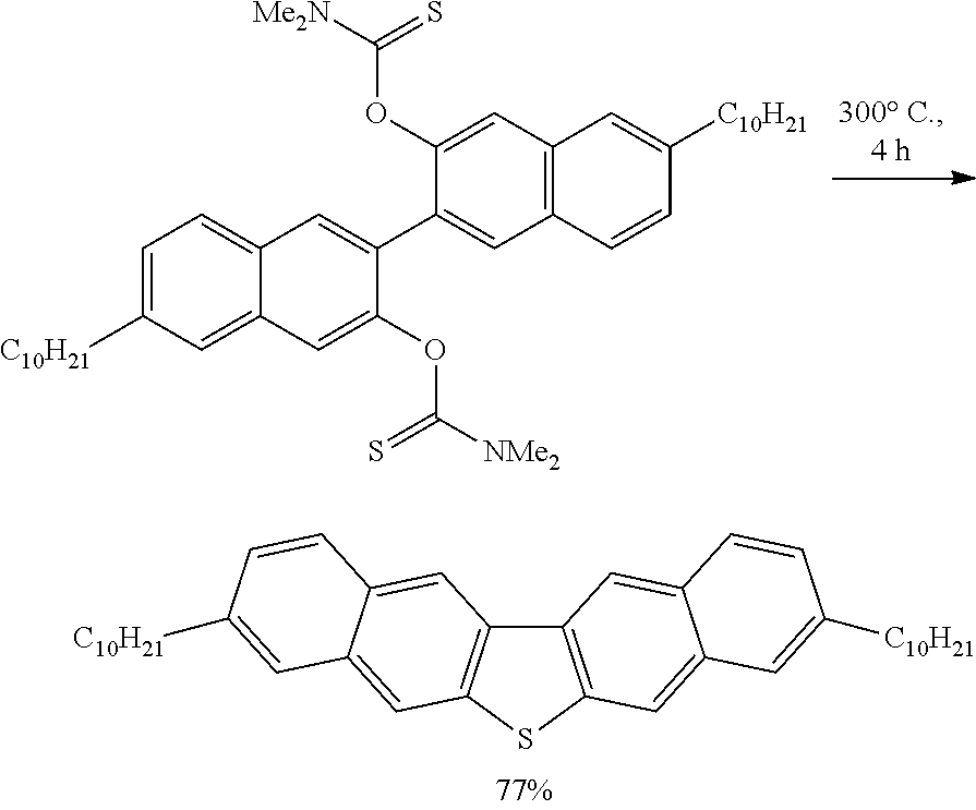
C12=CC=C([C10H21])C=C1C=C(OC([NMe2])=S)C(C1=CC3=C(C=C1OC([Me2N])=S)C=C([C10H21])C=C3)=C2.C12=C(SC3=C1C=C1C(=C3)C=C([C10H21])C=C1)C=C1C(=C2)C=CC([C10H21])=C1
